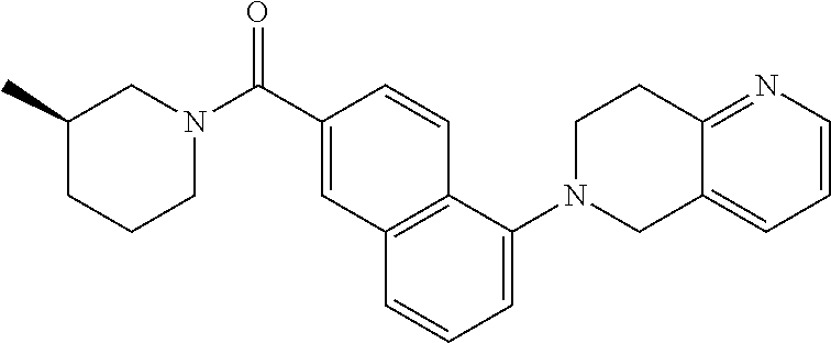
C12=NC=CC=C1CN(C1=CC=CC3=C1C=CC(C(N1CC(C)CCC1)=O)=C3)CC2
